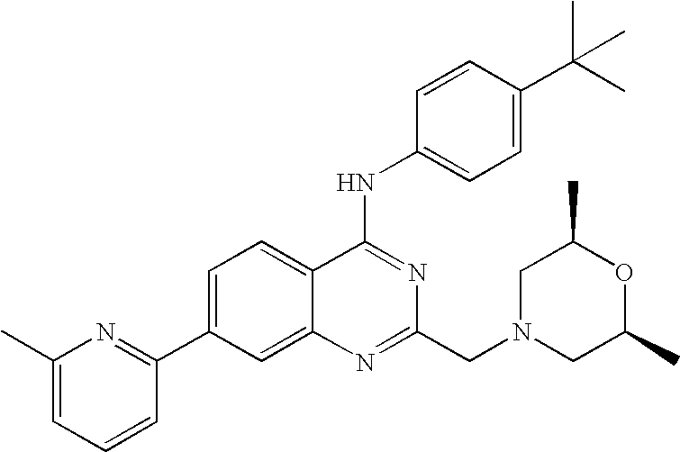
C1(C)=CC=CC(C2=CC=C3C(=C2)N=C(CN2CC(C)OC(C)C2)N=C3NC2=CC=C(C(C)(C)C)C=C2)=N1
